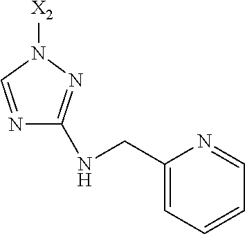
N1([X2])C=NC(NCC2=CC=CC=N2)=N1
